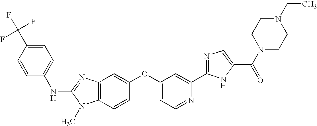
C1=C(C(F)(F)F)C=CC(NC2=NC3=C(N2C)C=CC(OC2=CC=NC(C4=NC=C(C(N5CCN(CC)CC5)=O)N4)=C2)=C3)=C1
